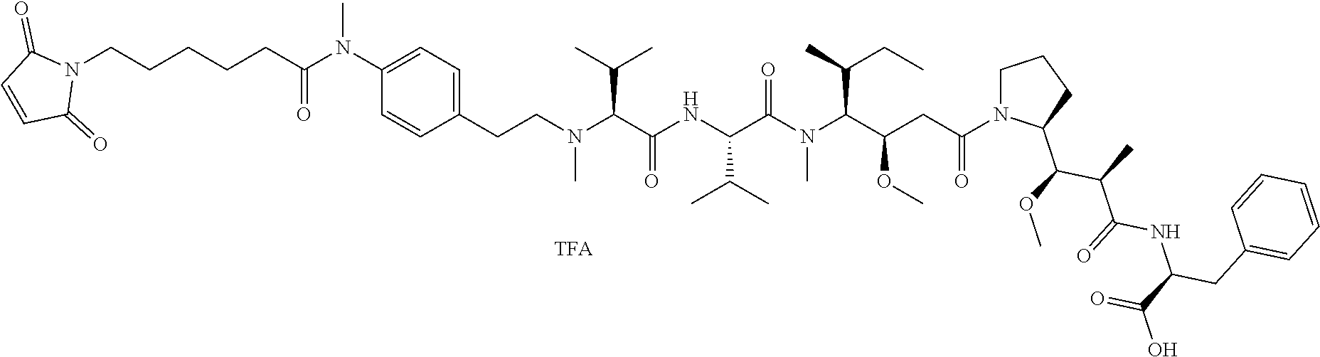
N1(CCCCCC(=O)N(C2=CC=C(CCN(C(C(NC(C(N(C(C(CC(=O)N3CCCC3C(OC)C(C)C(=O)NC(CC3=CC=CC=C3)C(O)=O)OC)C(C)CC)C)=O)C(C)C)=O)C(C)C)C)C=C2)C)C(=O)C=CC1=O
